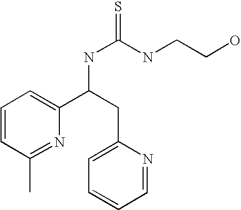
C1=CC(C)=NC(C(NC(=S)NCCO)CC2=CC=CC=N2)=C1
